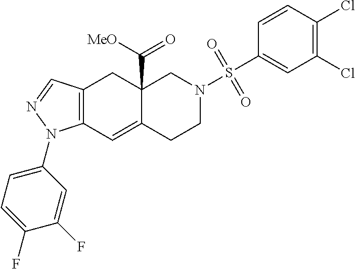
C12=C(C=C3C(C([MeO])=O)(C1)CN(S(C1=CC(Cl)=C(Cl)C=C1)(=O)=O)CC3)N(C1=CC=C(F)C(F)=C1)N=C2
